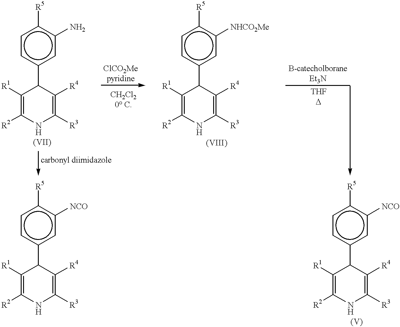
c1cc(C2C([R1])=C([R2])NC([R3])=C2[R4])cc(N)c1[R5].c1cc(C2C([R1])=C([R2])NC([R3])=C2[R4])cc([NHCO2Me])c1[R5].c1cc(C2C([R1])=C([R2])NC([R3])=C2[R4])cc([NCO])c1[R5].c1cc(C2C([R1])=C([R2])NC([R3])=C2[R4])cc([NCO])c1[R5]
